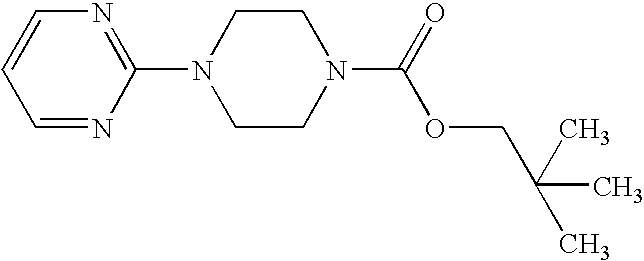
C1=NC(N2CCN(C(=O)OCC(C)(C)C)CC2)=NC=C1
